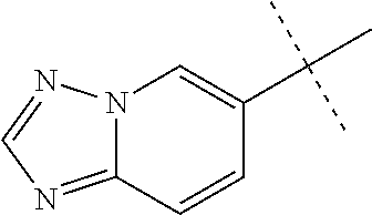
C12=NC=NN1C=C(C(C)(C)C)C=C2
